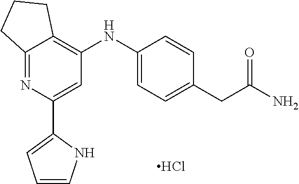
C1(NC2=C3C(=NC(C4=CC=CN4)=C2)CCC3)=CC=C(CC(=O)N)C=C1.Cl
